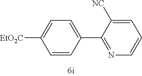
C1=C([CO2Et])C=CC(C2=NC=CC=C2[CN])=C1
